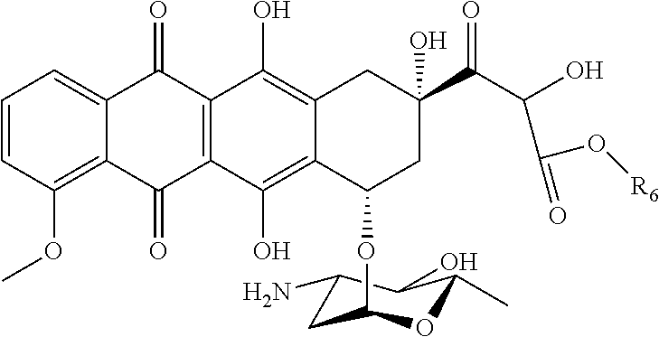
C1=CC(OC)=C2C(=C1)C(=O)C1=C(C2=O)C(O)=C2C(=C1O)CC(C(C(O)C(=O)O[R6])=O)(O)CC2OC1CC(N)C(O)C(C)O1
